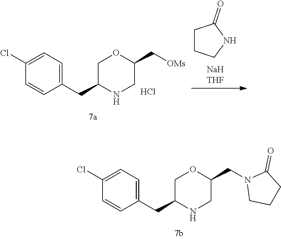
C1(Cl)=CC=C(CC2NCC(CN3CCCC3=O)OC2)C=C1.C1(Cl)=CC=C(CC2NCC(C[OMs])OC2)C=C1.Cl.C1CCNC1=O
